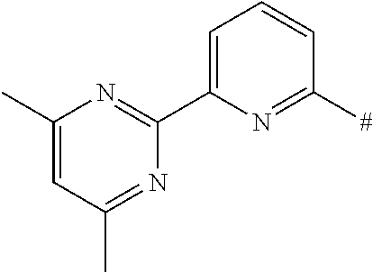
C1=C(C2=NC(C)=CC(C)=N2)N=C([#])C=C1
